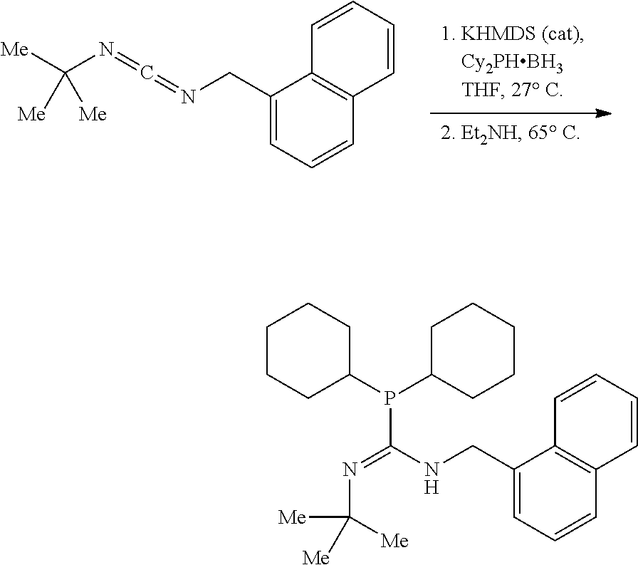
C1(CN=C=NC([Me])([Me])[Me])=CC=CC2=C1C=CC=C2.C1CCC(P(C2CCCCC2)C(NCC2=CC=CC3=C2C=CC=C3)=NC([Me])([Me])[Me])CC1
